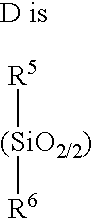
[R5][(SiO2/2)][R6]
